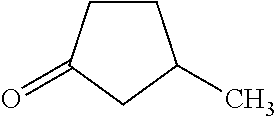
C1CC(=O)CC1C
